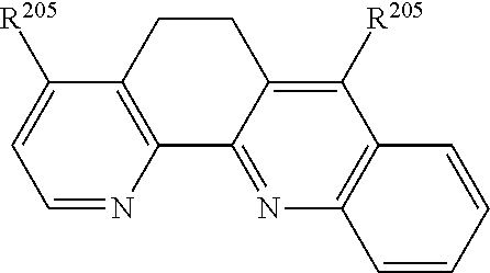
C1=NC2=C(C([R205])=C1)CCC1=C([R205])C3=C(N=C21)C=CC=C3
